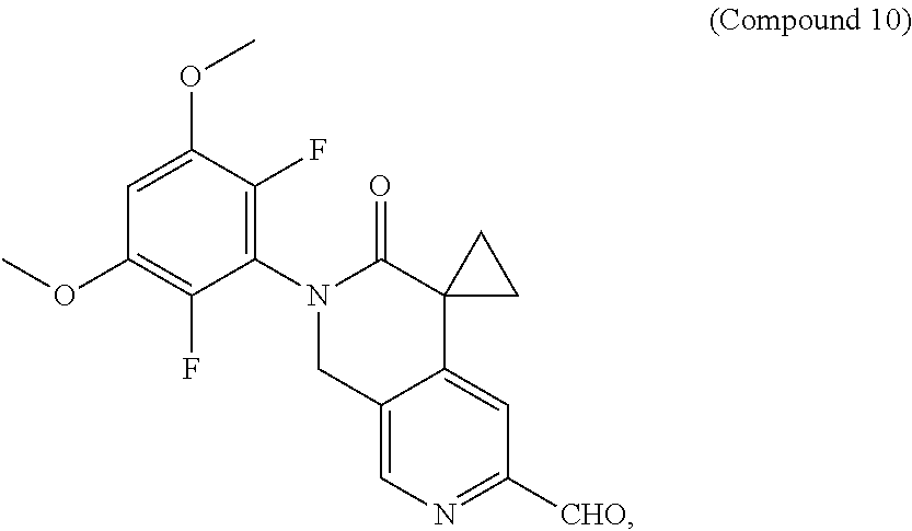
C12=CN=C([CHO])C=C1C1(C(=O)N(C3=C(F)C(OC)=CC(OC)=C3F)C2)CC1
